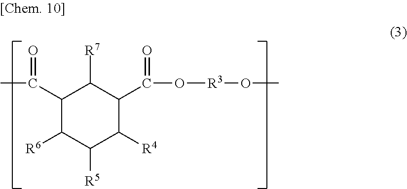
C1(C(C)=O)C([R6])C([R5])C([R4])C(C(O[R3]OC)=O)C1[R7]
